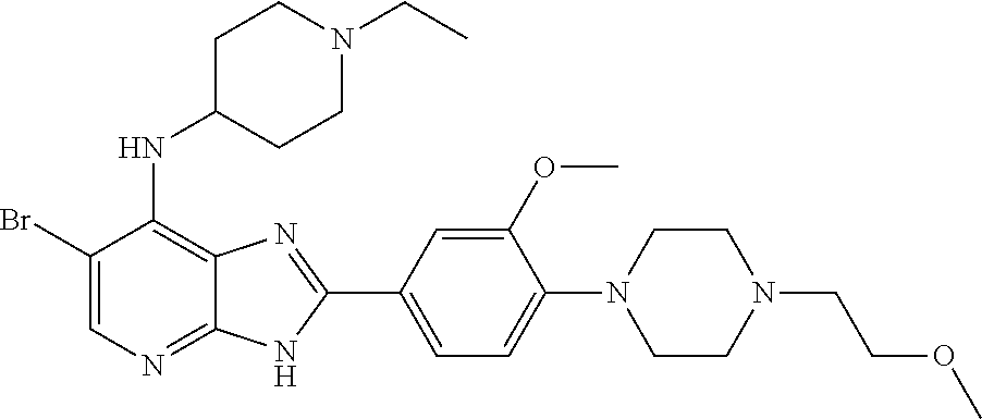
BrC1=CN=C2C(=C1NC1CCN(CC)CC1)N=C(C1=CC=C(N3CCN(CCOC)CC3)C(OC)=C1)N2
